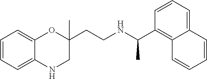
C1=CC=C2C(=C1)OC(CCNC(C1=C3C(=CC=C1)C=CC=C3)C)(C)CN2
